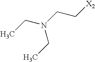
CCN(CC[X2])CC
